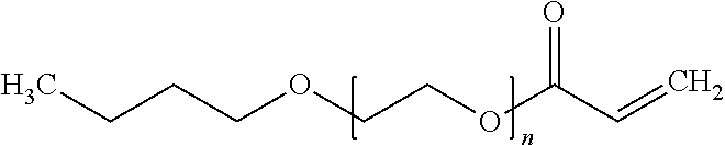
C(COCCOC(C=C)=O)CC
